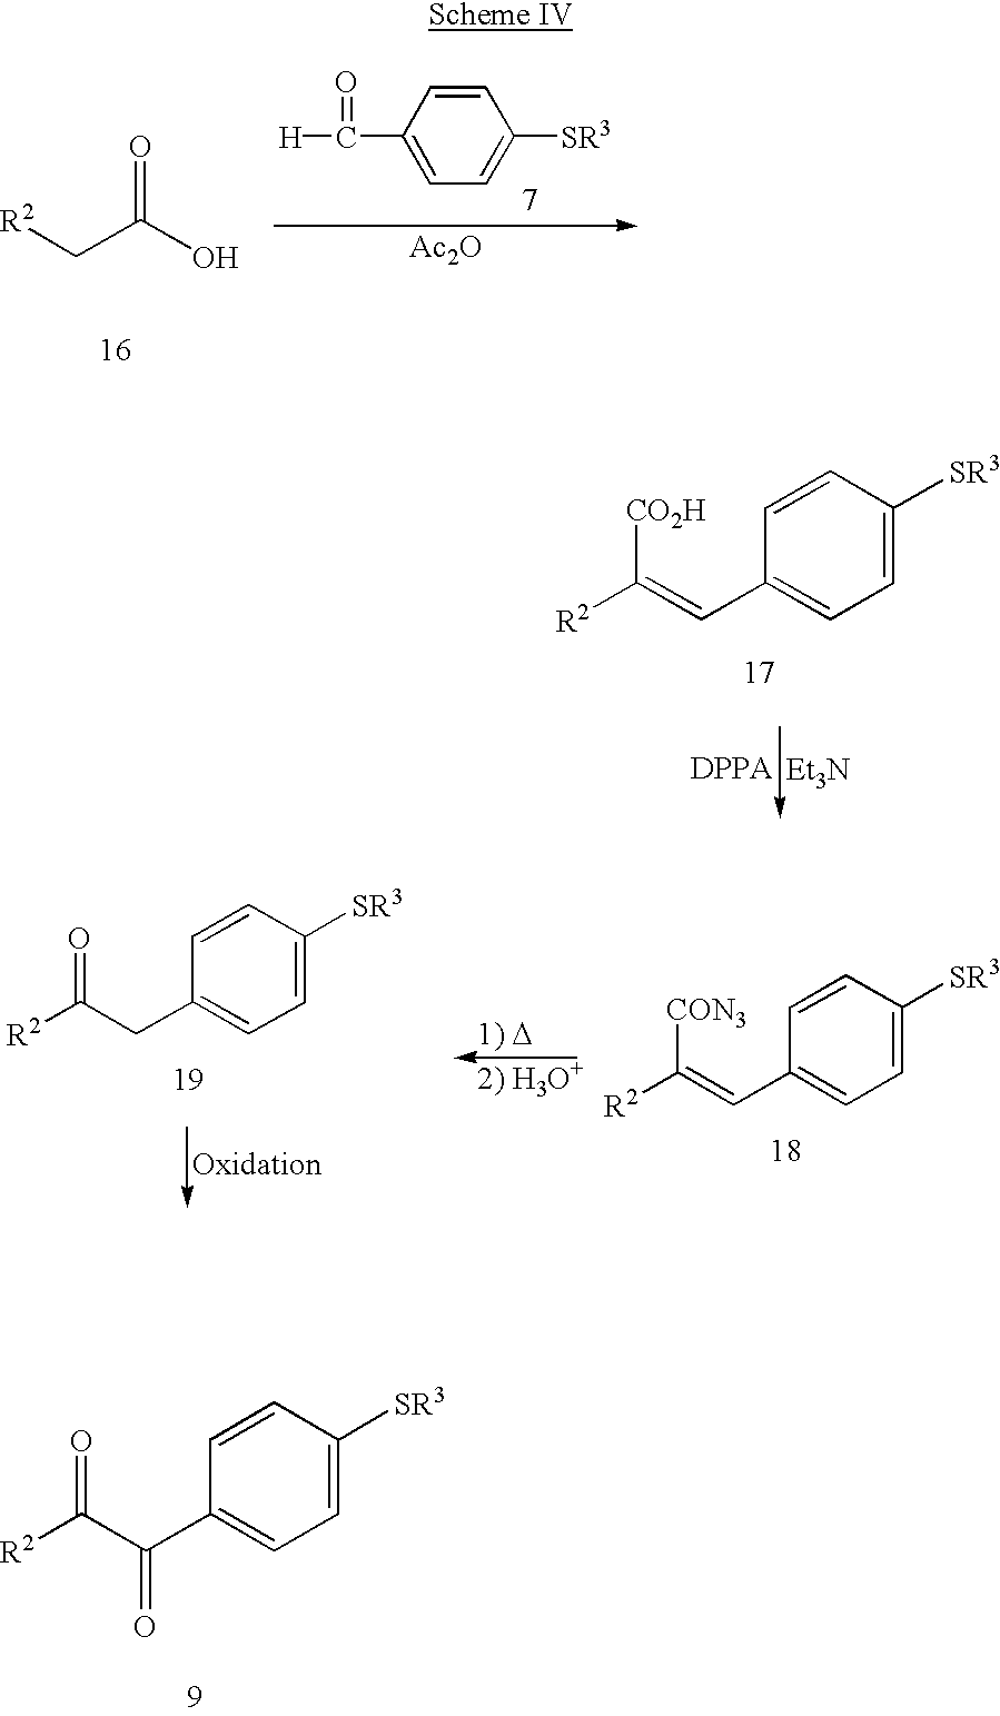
[R2]CC(O)=O.[Ac2O].C1=CC(C([H])=O)=CC=C1[SR3].C1=CC([SR3])=CC=C1C=C([R2])[CO2H].C1=CC([SR3])=CC=C1C(C([R2])=O)=O.C1=CC([SR3])=CC=C1C=C([R2])[CON3].C1=CC([SR3])=CC=C1CC([R2])=O
